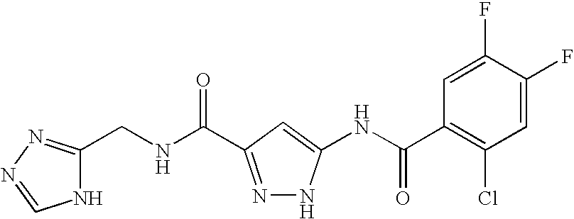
C1(CNC(=O)C2=NNC(NC(C3=C(Cl)C=C(F)C(F)=C3)=O)=C2)=NN=CN1
